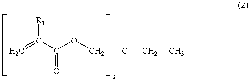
C=C(C(OCCCC)=O)[R1]
